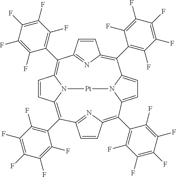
C1(C2=C(F)C(F)=C(F)C(F)=C2F)=C2N=C(C=C2)C(C2=C(F)C(F)=C(F)C(F)=C2F)=C2N3C(=C(C4=C(F)C(F)=C(F)C(F)=C4F)C4=NC(=C(C5=C(F)C(F)=C(F)C(F)=C5F)C5=CC=C1N5[Pt]3)C=C4)C=C2
